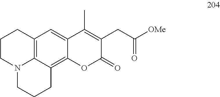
C12=C3C4=C(C=C1C(C)=C(CC(=O)[OMe])C(=O)O2)CCCN4CCC3
